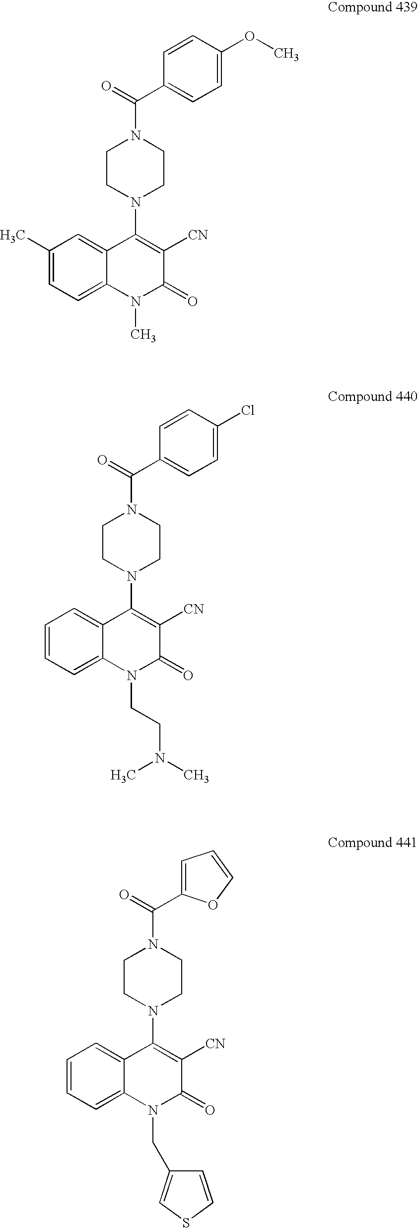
C(=O)(N1CCN(C2=C([CN])C(=O)N(C)C3=CC=C(C)C=C32)CC1)C1=CC=C(OC)C=C1.C(=O)(N1CCN(C2=C([CN])C(=O)N(CCN(C)C)C3=CC=CC=C32)CC1)C1=CC=C(Cl)C=C1.C(=O)(N1CCN(C2=C([CN])C(=O)N(CC3=CSC=C3)C3=CC=CC=C32)CC1)C1=CC=CO1
